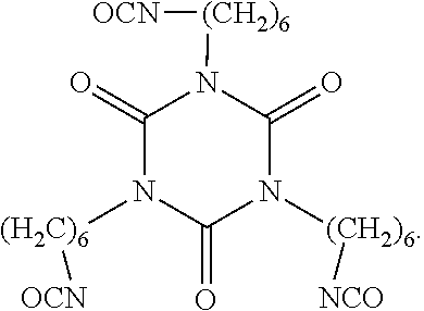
C1(=O)N([(H2C)6][OCN])C(=O)N([(CH2)6][NCO])C(=O)N1[(CH2)6][OCN]
